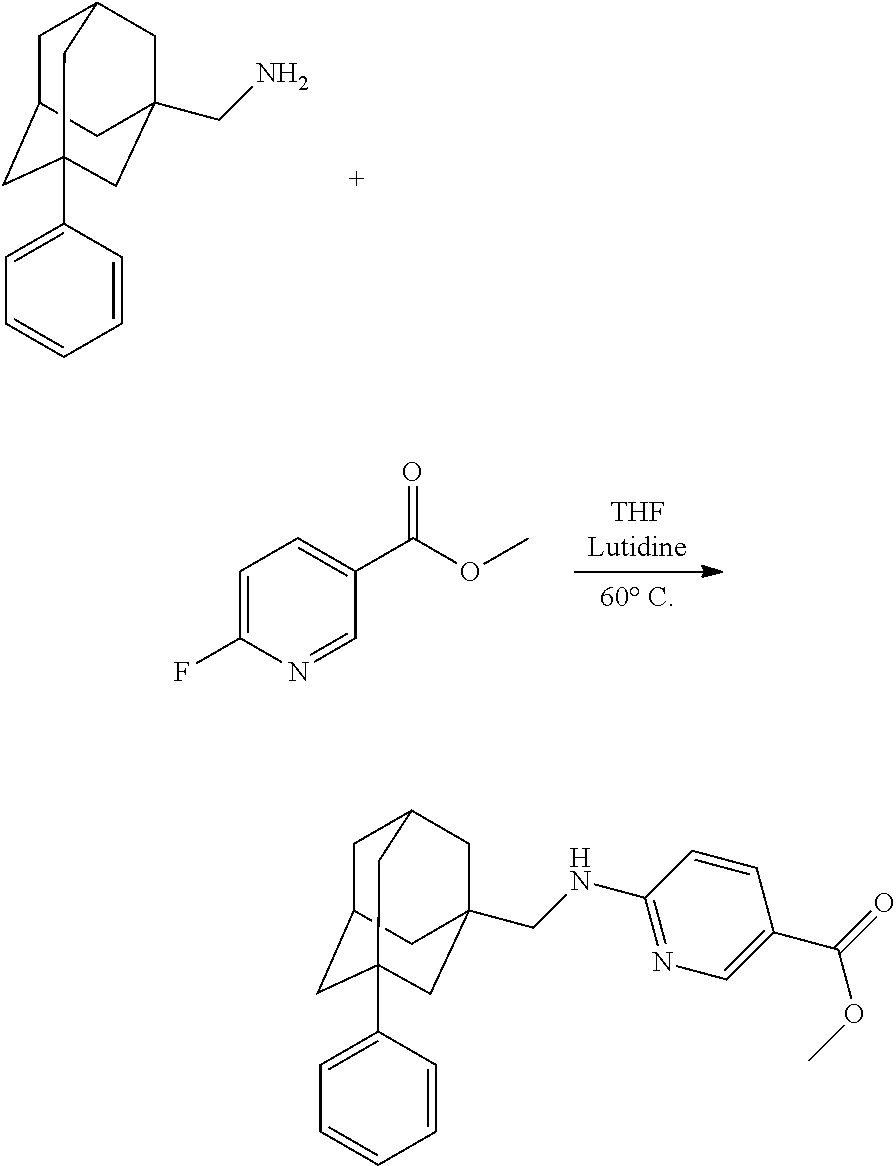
[THFLutidine].[60 C].C1=C(F)N=CC(C(OC)=O)=C1.C1C2CC3(C4=CC=CC=C4)CC(CN)(CC1C3)C2.C1C2CC3(C4=CC=CC=C4)CC(CNC4=NC=C(C(OC)=O)C=C4)(CC1C3)C2
